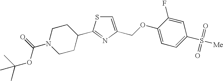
C1=C(COC2=CC=C(S(=O)(=O)[Me])C=C2F)N=C(C2CCN(C(=O)OC(C)(C)C)CC2)S1
